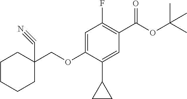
C(OC1=CC(F)=C(C(OC(C)(C)C)=O)C=C1C1CC1)C1(C#N)CCCCC1
